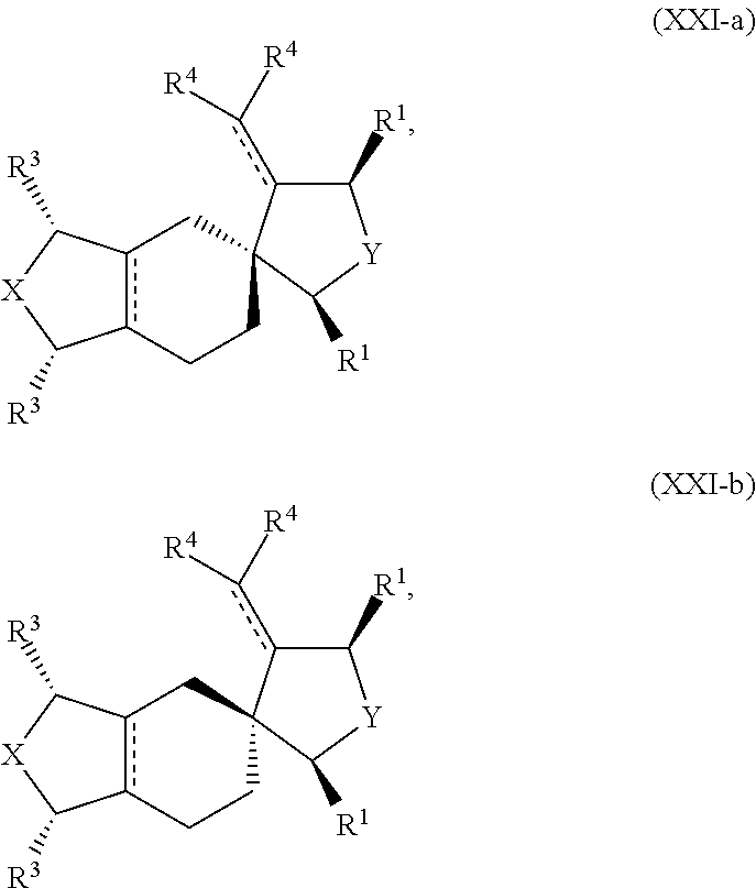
c12c(CCC3(C1)c(c([R4])[R4])C([R1])[Y]C3[R1])C([R3])[X]C2[R3].c12c(CCC3(C1)c(c([R4])[R4])C([R1])[Y]C3[R1])C([R3])[X]C2[R3]
